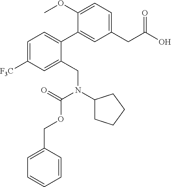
C1(CC(=O)O)=CC=C(OC)C(C2=CC=C([F3C])C=C2CN(C2CCCC2)C(=O)OCC2=CC=CC=C2)=C1
